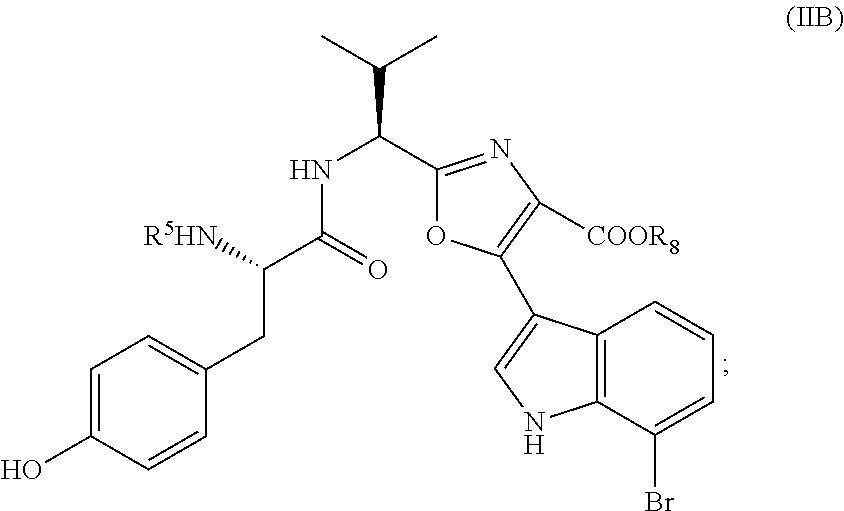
C(C([R5HN])C(=O)NC(C(C)C)C1=NC([COOR8])=C(C2=CNC3=C2C=CC=C3Br)O1)C1=CC=C(O)C=C1
